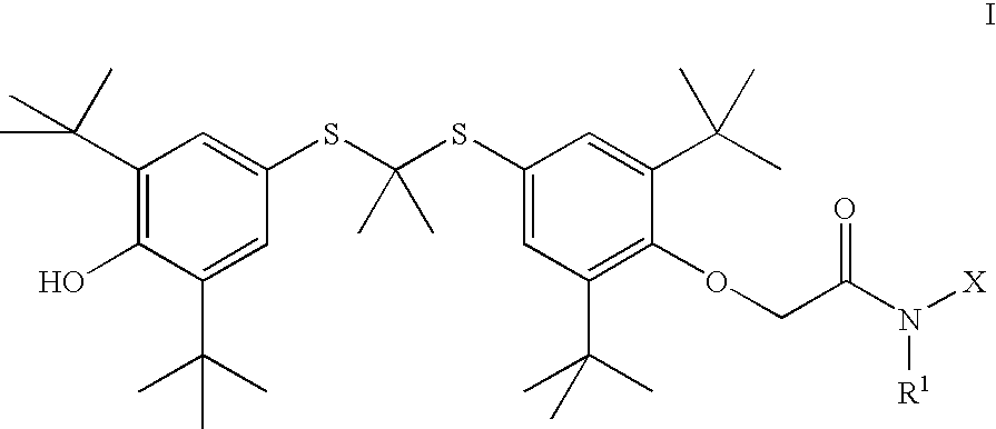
C1(C(C)(C)C)=C(O)C(C(C)(C)C)=CC(SC(SC2=CC(C(C)(C)C)=C(OCC(N([X])[R1])=O)C(C(C)(C)C)=C2)(C)C)=C1
